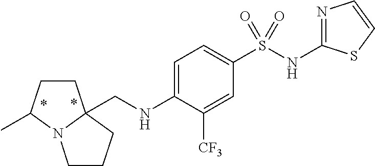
C1CC(C)N2C1(CNC1=CC=C(S(NC3=NC=CS3)(=O)=O)C=C1[CF3])CCC2
